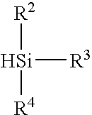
[Si]([R3])([R4])[R2]
